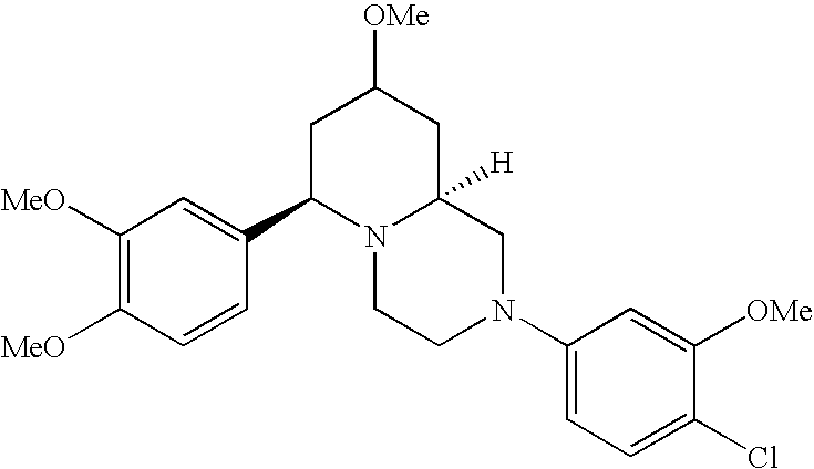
C1([MeO])=C([MeO])C=CC(C2N3C([H])(CC([OMe])C2)CN(C2=CC=C(Cl)C([OMe])=C2)CC3)=C1
